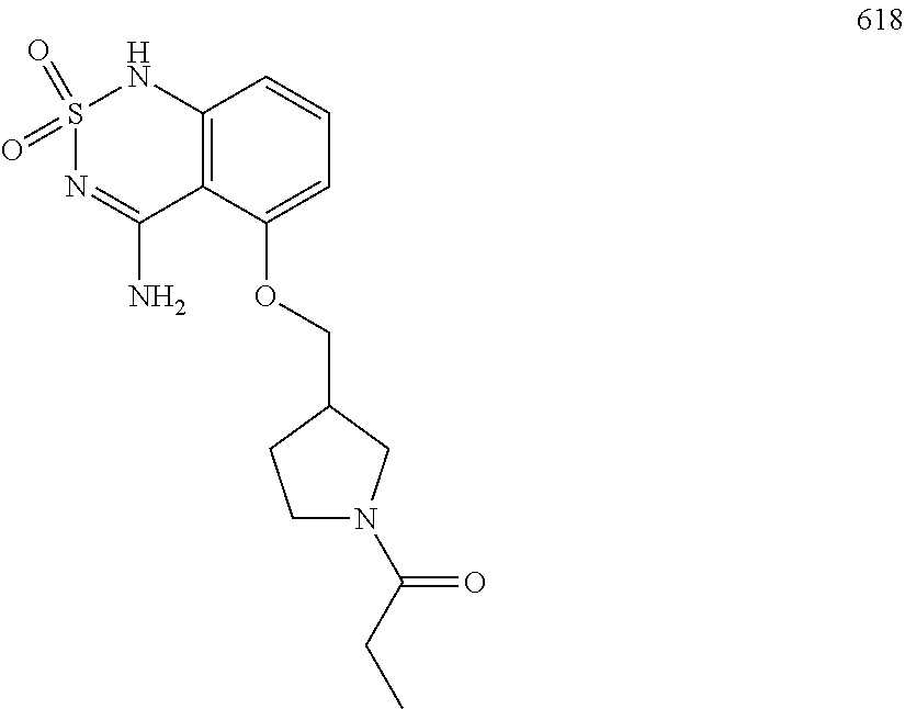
S1(=O)(=O)N=C(N)C2=C(N1)C=CC=C2OCC1CCN(C(CC)=O)C1
